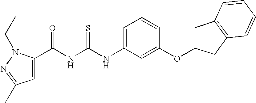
C(NC(NC1=CC=CC(OC2CC3=C(C2)C=CC=C3)=C1)=S)(=O)C1=CC(C)=NN1CC
